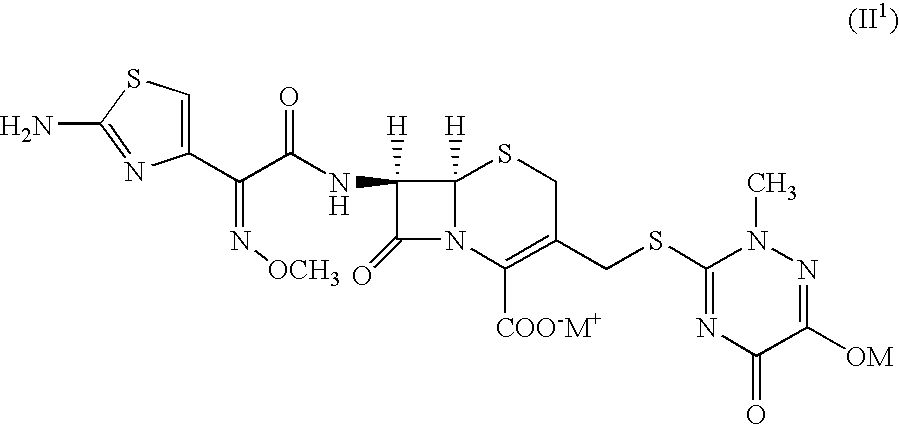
C1([H])(NC(C(C2=CSC(N)=N2)=N[OCH3])=O)C(=O)N2C1([H])SCC(CSC1=NC(=O)C([OM])=NN1C)=C2[COO-M+]
